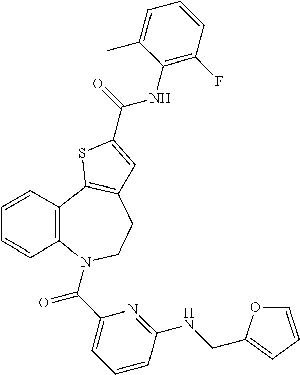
C1=CC2=C(C=C1)N(C(C1=CC=CC(NCC3=CC=CO3)=N1)=O)CCC1=C2SC(C(=O)NC2=C(F)C=CC=C2C)=C1
